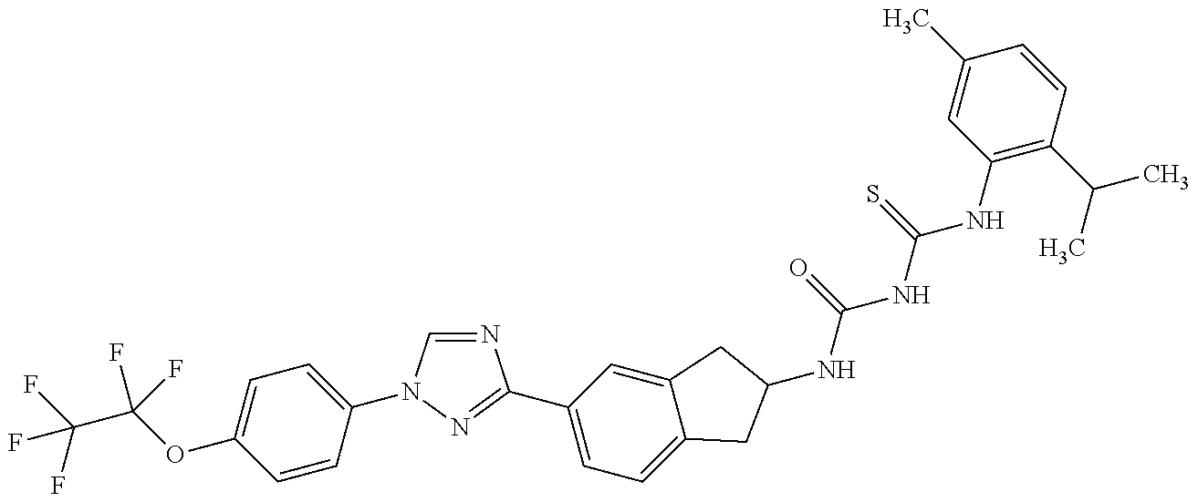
C(C(OC1=CC=C(N2C=NC(C3=CC=C4C(=C3)CC(NC(=O)NC(=S)NC3=C(C(C)C)C=CC(C)=C3)C4)=N2)C=C1)(F)F)(F)(F)F
